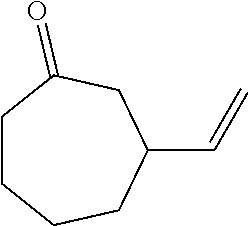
C1(C=C)CC(=O)CCCC1
